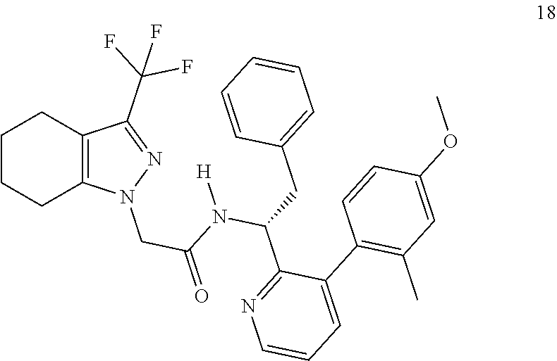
C12=C(C(C(F)(F)F)=NN1CC(=O)N(C(CC1=CC=CC=C1)C1=NC=CC=C1C1=C(C)C=C(OC)C=C1)[H])CCCC2
